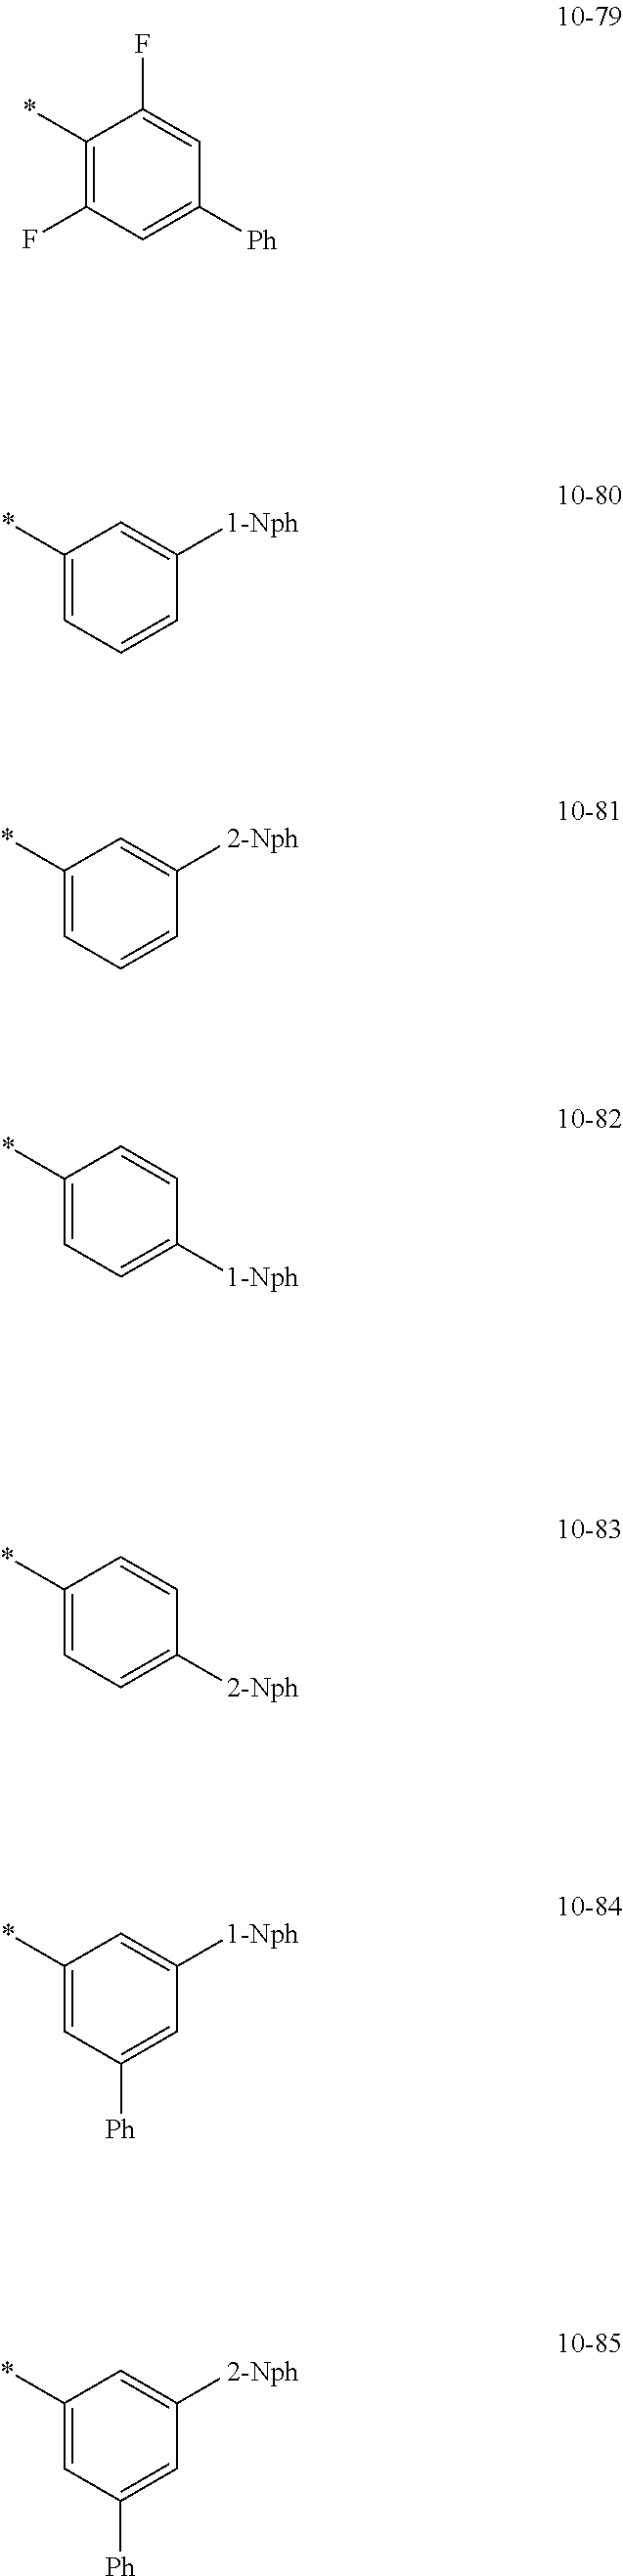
C1(*)=CC=CC([1-Nph])=C1.C1(*)=CC=CC([2-Nph])=C1.C1(*)=CC=C([1-Nph])C=C1.C1(*)=CC=C([2-Nph])C=C1.C1(*)=CC([Ph])=CC([1-Nph])=C1.C1(*)=CC([Ph])=CC([2-Nph])=C1.C1(*)=C(F)C=C([Ph])C=C1F
